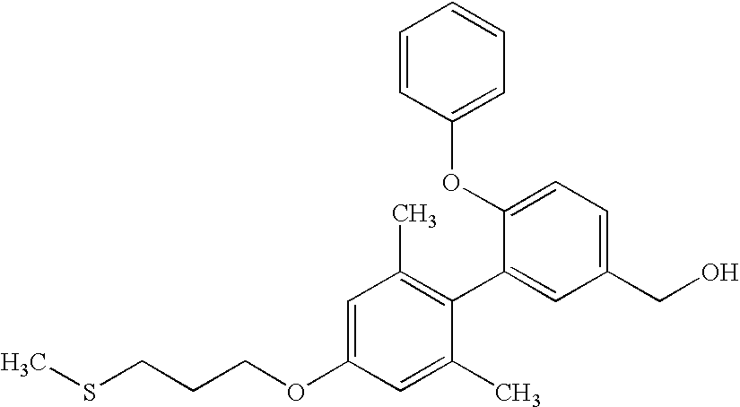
C1=C(OCCCSC)C=C(C)C(C2=CC(CO)=CC=C2OC2=CC=CC=C2)=C1C
